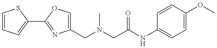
C1=CC=C(C2=NC(CN(C)CC(=O)NC3=CC=C(OC)C=C3)=CO2)S1
